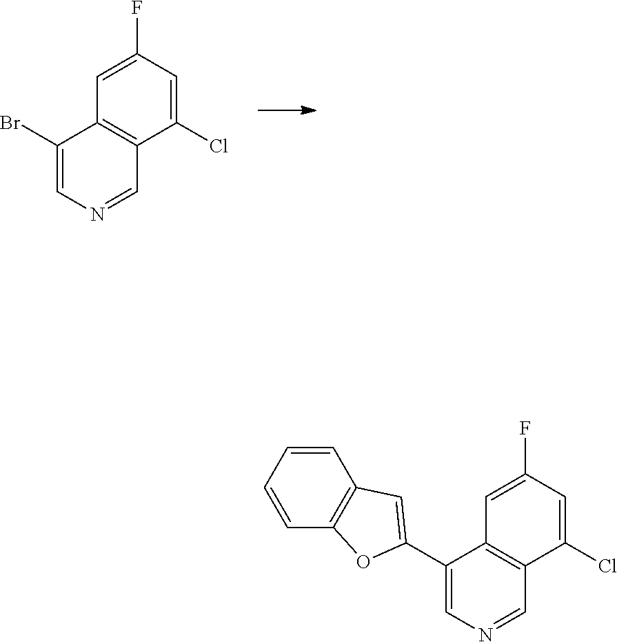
C1(Cl)=CC(F)=CC2=C1C=NC=C2Br.C1=CC=CC2=C1C=C(C1=CN=CC3=C1C=C(F)C=C3Cl)O2
